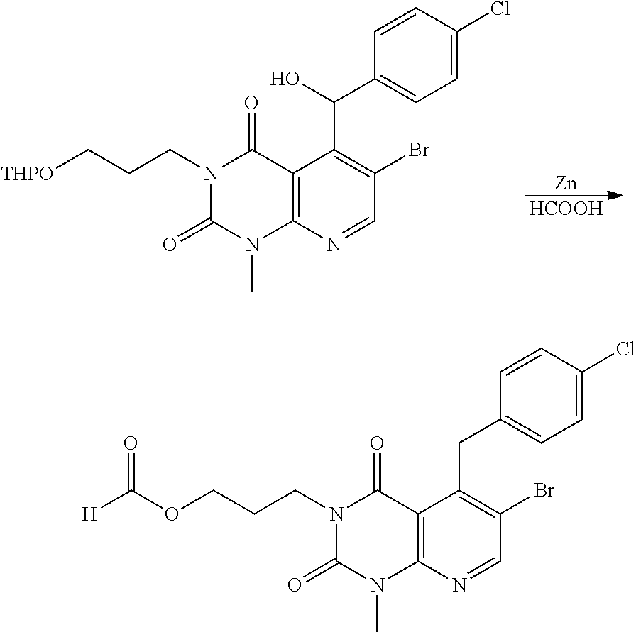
C12=C(N=CC(Br)=C1C(C1=CC=C(Cl)C=C1)O)N(C)C(=O)N(CCC[THPO])C2=O.[Zn].[HCOOH].C12=C(N=CC(Br)=C1CC1=CC=C(Cl)C=C1)N(C)C(=O)N(CCCOC([H])=O)C2=O
